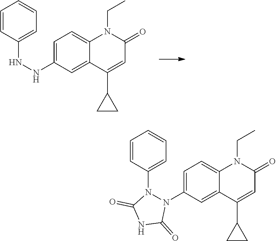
N(C1=CC=C2C(=C1)C(C1CC1)=CC(=O)N2CC)NC1=CC=CC=C1.C1(N2N(C3=CC=CC=C3)C(=O)NC2=O)=CC=C2C(=C1)C(C1CC1)=CC(=O)N2CC
